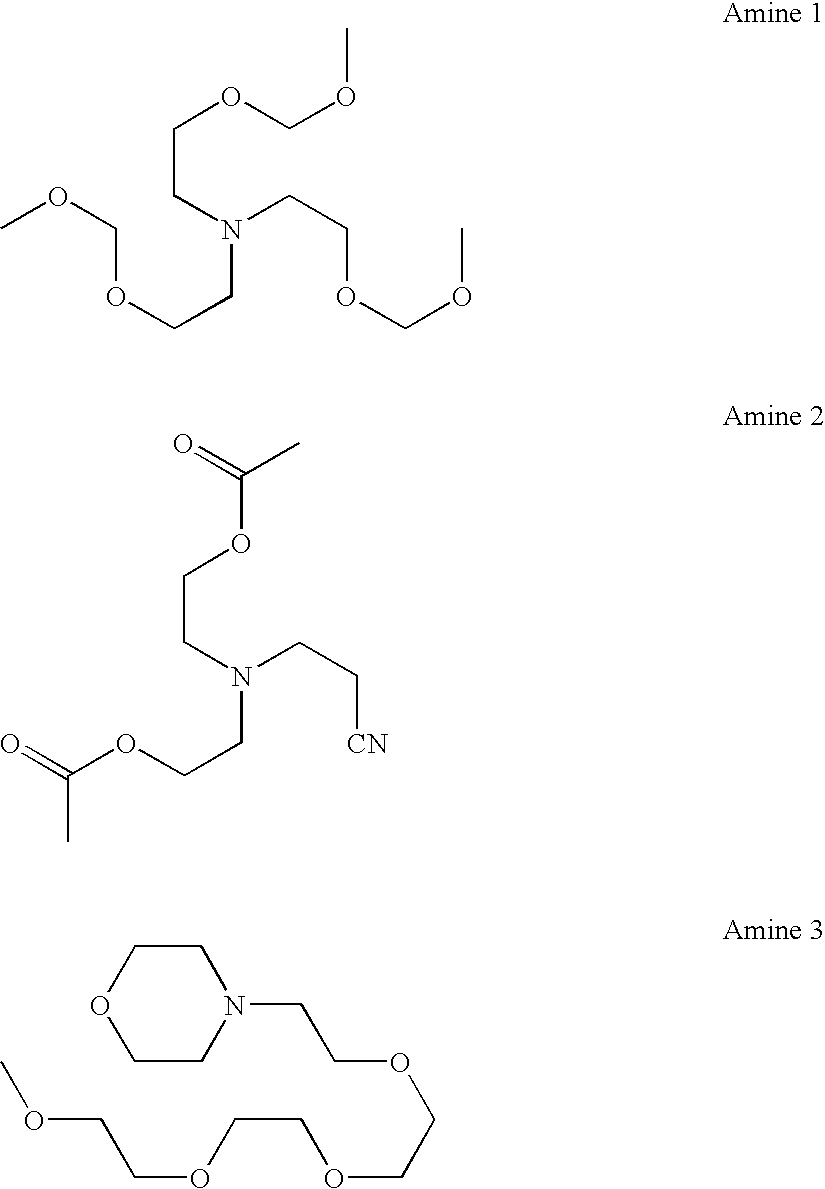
C(CN(CCOCOC)CCOCOC)OCOC.C(CN(CC[CN])CCOC(=O)C)OC(C)=O.C1COCCN1CCOCCOCCOCCOC
